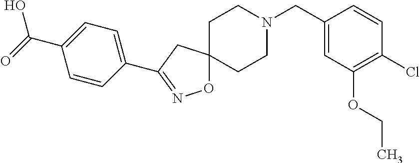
O1C2(CC(C3=CC=C(C(=O)O)C=C3)=N1)CCN(CC1=CC(OCC)=C(Cl)C=C1)CC2
